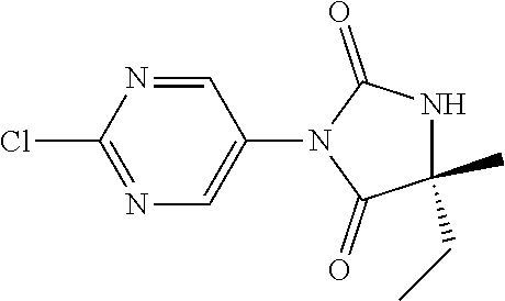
C1=NC(Cl)=NC=C1N1C(=O)C(C)(CC)NC1=O
